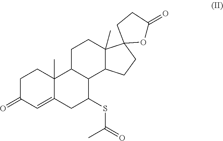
C1C(=O)C=C2C(C)(C1)C1C(C(SC(=O)C)C2)C2C(C)(CC1)C1(CC2)OC(=O)CC1
